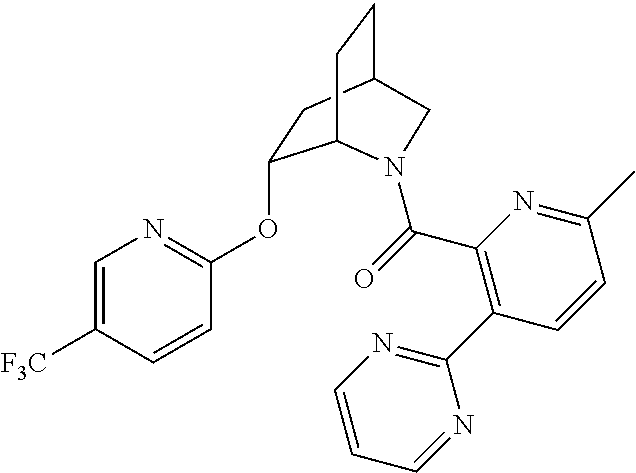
C1=C([F3C])C=CC(OC2CC3CCC2N(C(C2=C(C4=NC=CC=N4)C=CC(C)=N2)=O)C3)=N1
